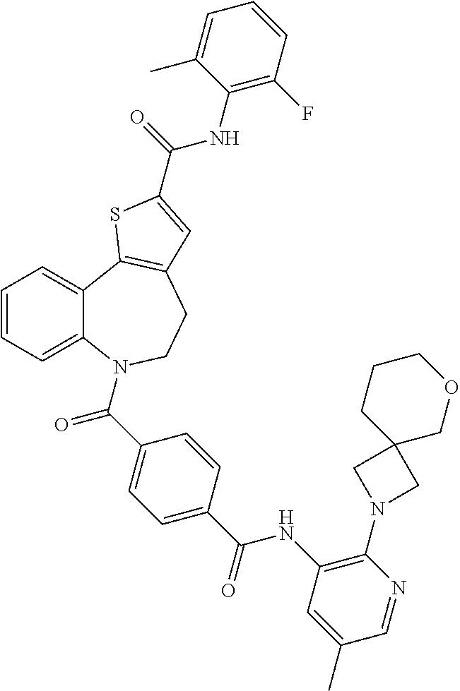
C1=CC=C2C(=C1)C1=C(CCN2C(C2=CC=C(C(NC3=C(N4CC5(C4)COCCC5)N=CC(C)=C3)=O)C=C2)=O)C=C(C(=O)NC2=C(F)C=CC=C2C)S1
